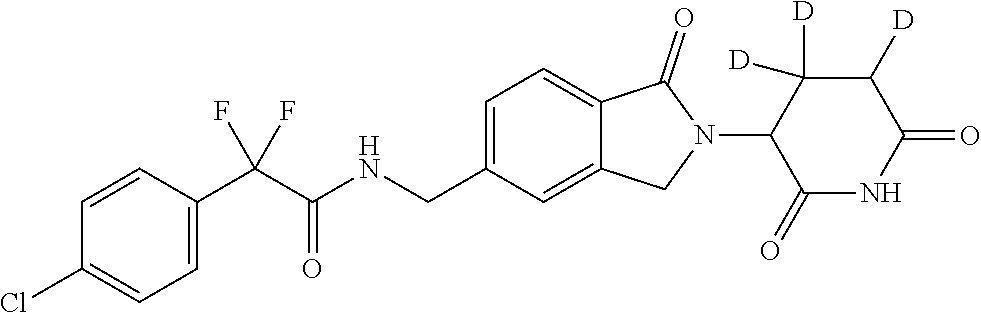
C1=CC(C(C(NCC2=CC=C3C(=C2)CN(C2C(=O)NC(=O)C([D])C2([D])[D])C3=O)=O)(F)F)=CC=C1Cl
